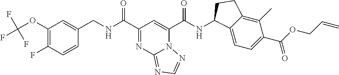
N12C(C(NC3C4=CC=C(C(OCC=C)=O)C(C)=C4CC3)=O)=CC(C(NCC3=CC(OC(F)(F)F)=C(F)C=C3)=O)=NC1=NC=N2
